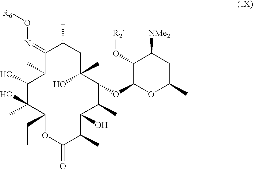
C1(O)C(C)(O)C(CC)OC(=O)C(C)C(O)C(C)C(OC2OC(C)CC([NMe2])C2O[R2])C(C)(O)CC(C)C(=NO[R6])C1C
